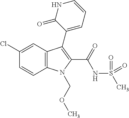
C1(Cl)=CC2=C(C=C1)N(COC)C(C(=O)NS(C)(=O)=O)=C2C1=CC=CNC1=O
